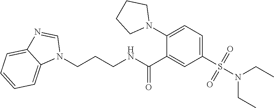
N1(CCCNC(C2=CC(S(N(CC)CC)(=O)=O)=CC=C2N2CCCC2)=O)C=NC2=CC=CC=C12
